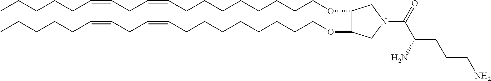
O(CCCCCCCCC=CCC=CCCCCC)C1C(OCCCCCCCCC=CCC=CCCCCC)CN(C(=O)C(CCCN)N)C1
